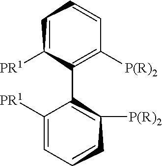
C1C([PR1])C(C2C([PR1])=CCCC2[P(R)2])=C([P(R)2])C=C1
